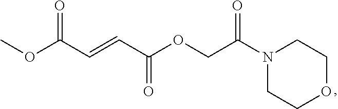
C(OCC(N1CCOCC1)=O)(=O)C=CC(OC)=O
